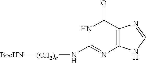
N1C(N[(CH2)n][BocHN])=NC2=C(C1=O)N=CN2
